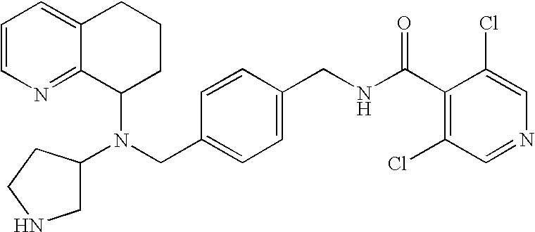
N(CC1=CC=C(CNC(C2=C(Cl)C=NC=C2Cl)=O)C=C1)(C1CCCC2=CC=CN=C12)C1CNCC1
